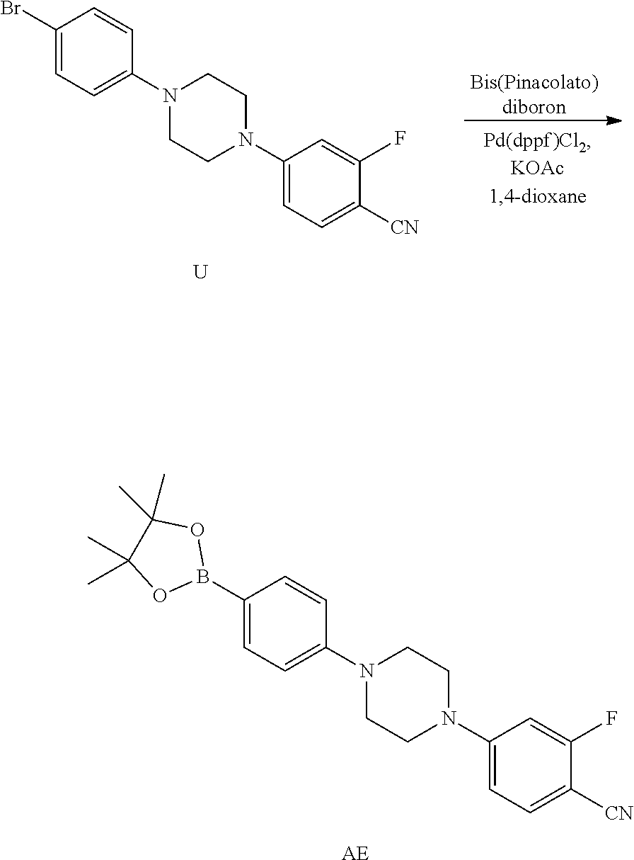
C1(Br)=CC=C(N2CCN(C3=CC=C([CN])C(F)=C3)CC2)C=C1.[Bis(Pinacolato)diboron].[U].C1(B2OC(C)(C)C(C)(C)O2)=CC=C(N2CCN(C3=CC=C([CN])C(F)=C3)CC2)C=C1.[AE]
